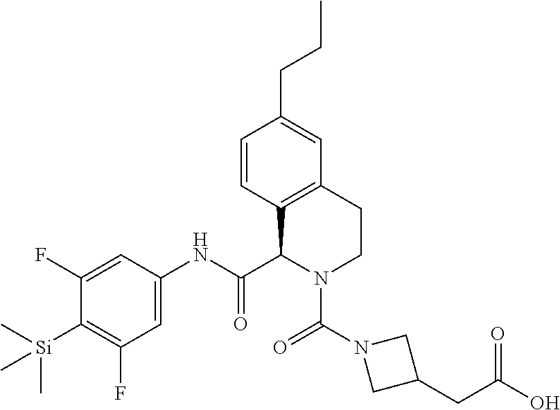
C1=C(NC(C2N(C(N3CC(CC(O)=O)C3)=O)CCC3=C2C=CC(CCC)=C3)=O)C=C(F)C([Si](C)(C)C)=C1F
